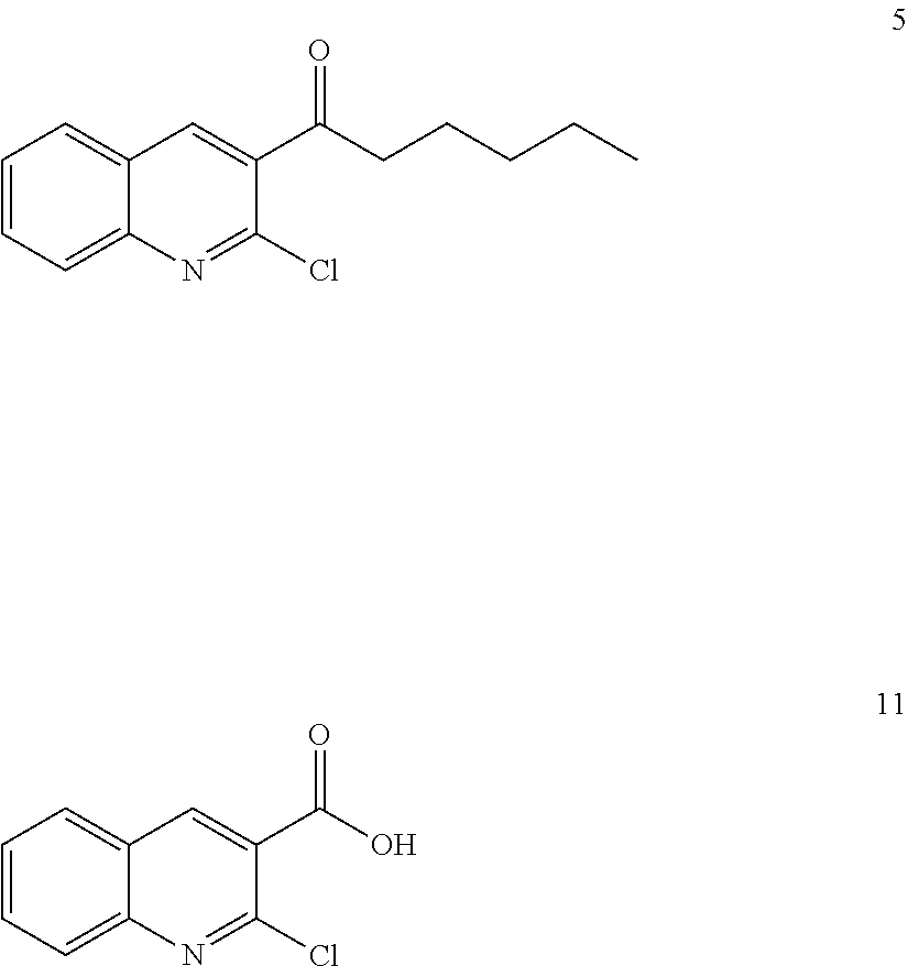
C(C1=CC2=CC=CC=C2N=C1Cl)(=O)CCCCC.C(C1=CC2=CC=CC=C2N=C1Cl)(=O)O
